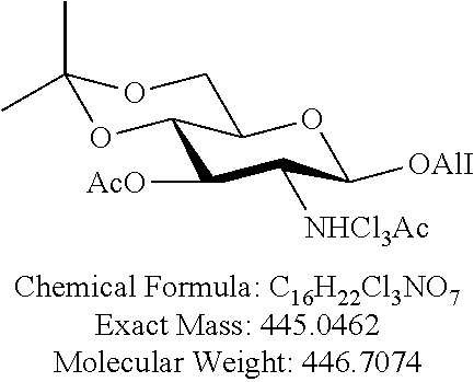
C1([AcO])C([NHCl3Ac])C([OAlI])OC2C1OC(C)(C)OC2
